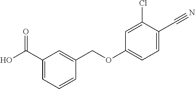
C1(C(O)=O)=CC=CC(COC2=CC=C(C#N)C(Cl)=C2)=C1
